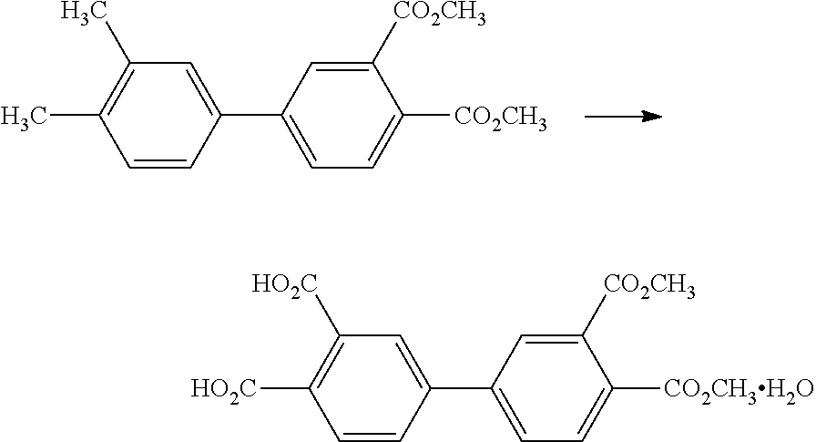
C1=C(C2=CC=C([CO2CH3])C([CO2CH3])=C2)C=CC(C)=C1C.C1=C(C2=CC([HO2C])=C([HO2C])C=C2)C=C([CO2CH3])C([CO2CH3H2O])=C1
